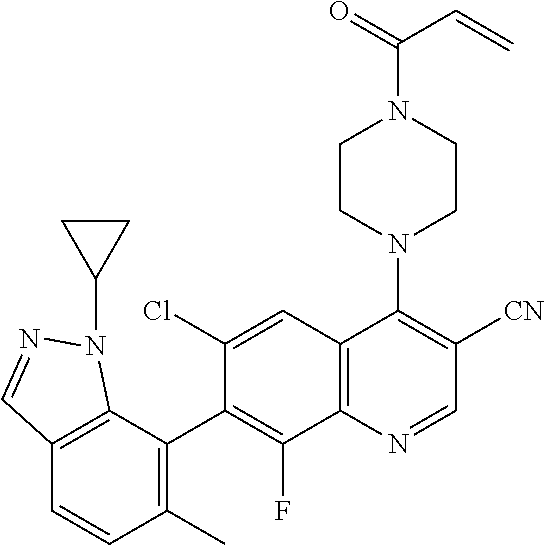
C12=C(C(C3=C(F)C4=C(C=C3Cl)C(N3CCN(C(=O)C=C)CC3)=C([CN])C=N4)=C(C)C=C1)N(C1CC1)N=C2
